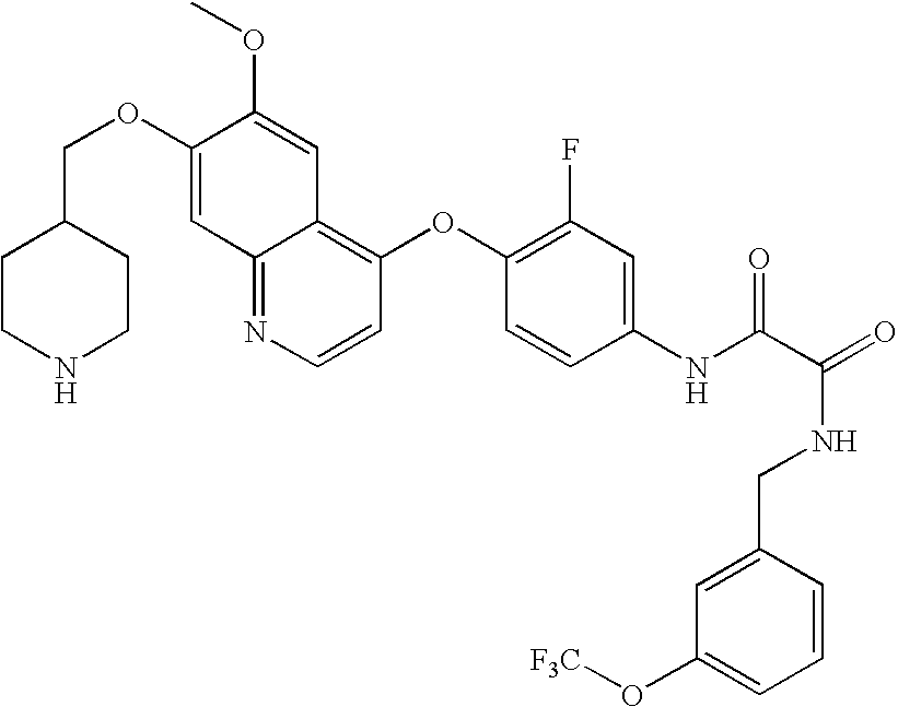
C(OC1=CC2=NC=CC(OC3=C(F)C=C(NC(C(=O)NCC4=CC(O[F3C])=CC=C4)=O)C=C3)=C2C=C1OC)C1CCNCC1
